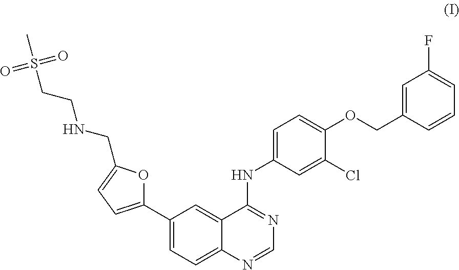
C1(C2=CC=C(CNCCS(=O)(=O)C)O2)=CC=C2C(=C1)C(NC1=CC=C(OCC3=CC(F)=CC=C3)C(Cl)=C1)=NC=N2
